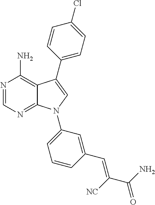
N1=CN=C2C(=C1N)C(C1=CC=C(Cl)C=C1)=CN2C1=CC=CC(C=C([NC])C(N)=O)=C1
